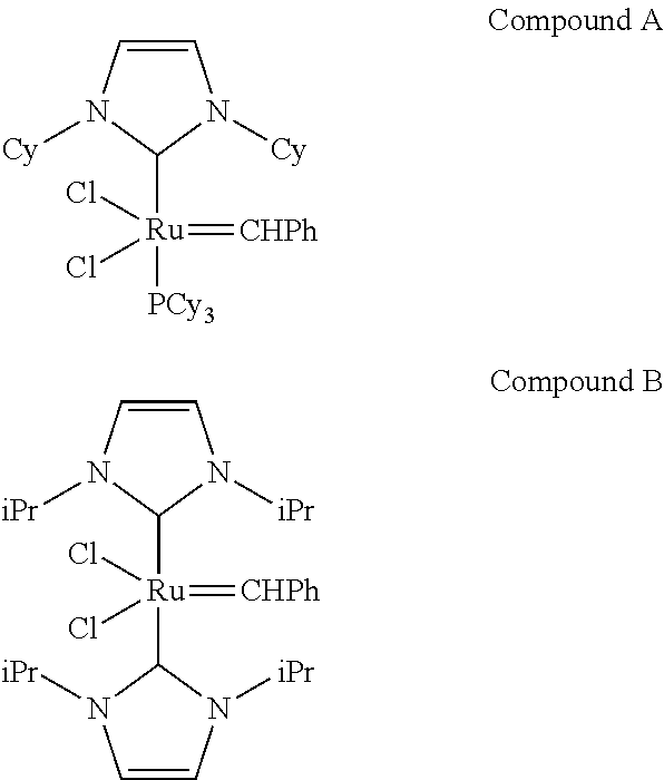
C1=CN([Cy])C([Ru](=[CHPh])([PCy3])(Cl)Cl)N1[Cy].C1=CN([iPr])C([Ru](=[CHPh])(C2N([iPr])C=CN2[iPr])(Cl)Cl)N1[iPr]
